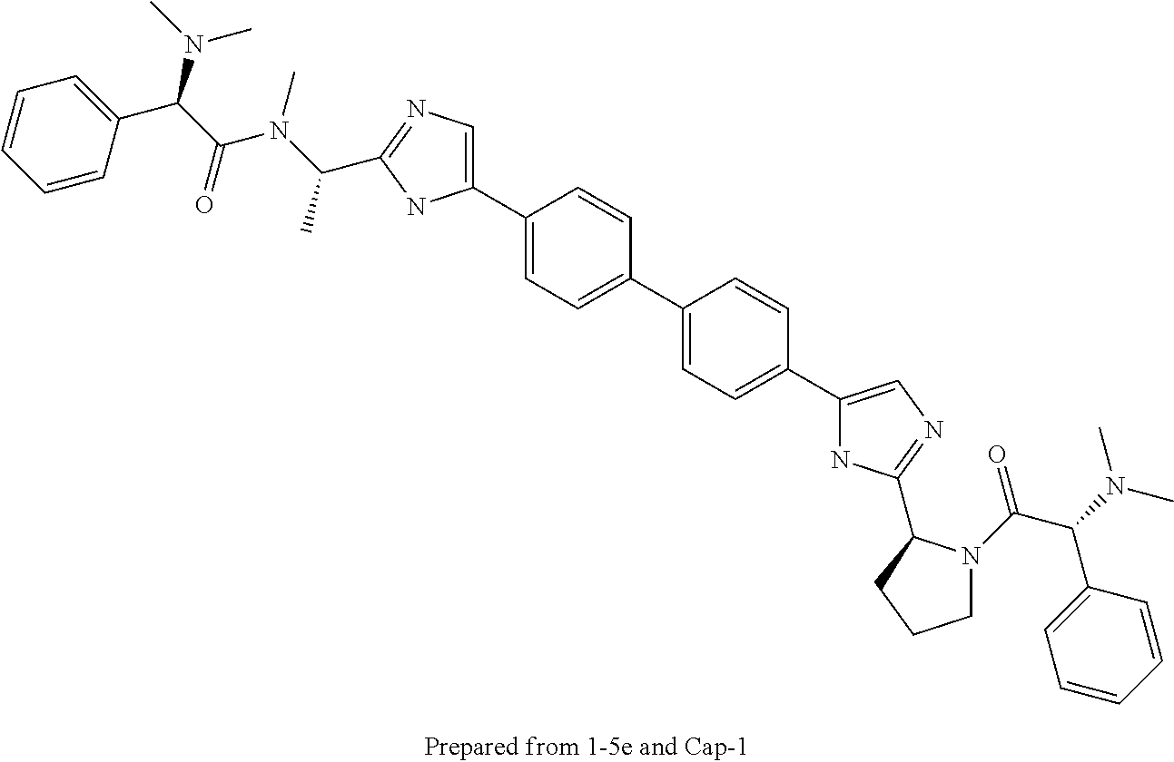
C1(C2=CC=C(C3=CC=C(C4=CN=C(C5N(C(=O)C(C6=CC=CC=C6)N(C)C)CCC5)N4)C=C3)C=C2)=CN=C(C(C)N(C)C(=O)C(N(C)C)C2=CC=CC=C2)N1
